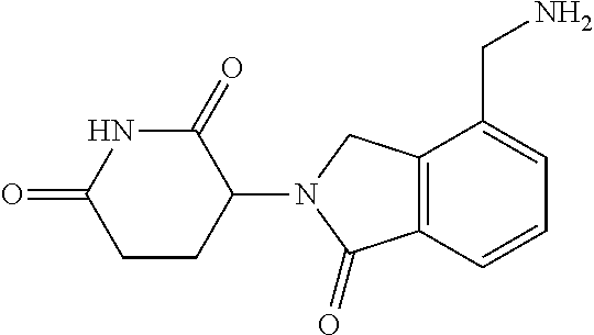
C12=C(C(=O)N(C3C(=O)NC(=O)CC3)C1)C=CC=C2CN
